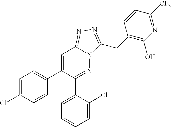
C1=C(Cl)C=CC(C2=CC3=NN=C(CC4=C(O)N=C([CF3])C=C4)N3N=C2C2=CC=CC=C2Cl)=C1
